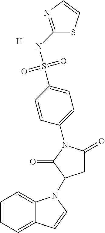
C1=CC=C2C(=C1)N(C1CC(=O)N(C3=CC=C(S(NC4=NC=CS4)(=O)=O)C=C3)C1=O)C=C2.[H]
